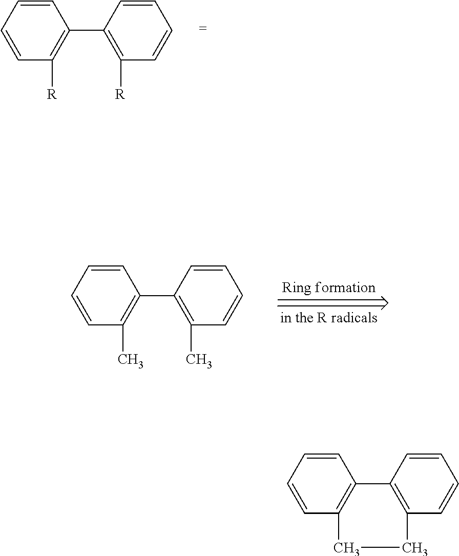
C1=CC=CC(C2=C([R])C=CC=C2)=C1[R].C1=CC=CC(C2=C(C)C=CC=C2)=C1C.C1=CC=CC2=C1CCC1=C2C=CC=C1
